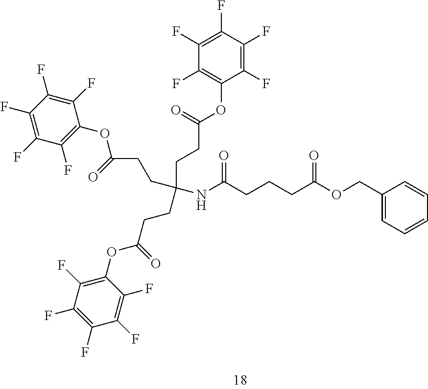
C1(F)=C(F)C(F)=C(OC(CCC(CCC(OC2=C(F)C(F)=C(F)C(F)=C2F)=O)(CCC(OC2=C(F)C(F)=C(F)C(F)=C2F)=O)NC(CCCC(OCC2=CC=CC=C2)=O)=O)=O)C(F)=C1F
